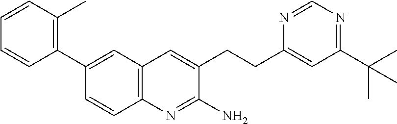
C1(C2=CC3=C(C=C2)N=C(N)C(CCC2=CC(C(C)(C)C)=NC=N2)=C3)=C(C)C=CC=C1
